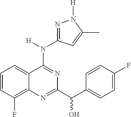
C1=CC(F)=C2C(=C1)C(N(C1=NN([H])C(C)=C1)[H])=NC(C(C1=CC=C(F)C=C1)O)=N2
